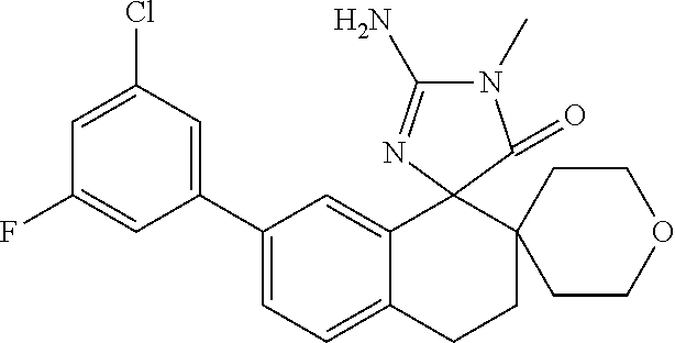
C1(C2=CC=C3C(=C2)C2(C4(CC3)CCOCC4)C(=O)N(C)C(N)=N2)=CC(Cl)=CC(F)=C1
